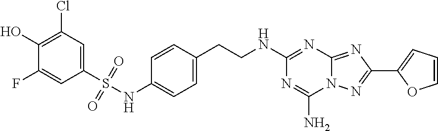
C1(F)=CC(S(=O)(=O)NC2=CC=C(CCNC3=NC4=NC(C5=CC=CO5)=NN4C(N)=N3)C=C2)=CC(Cl)=C1O
